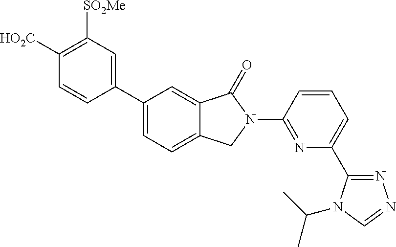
C1([HO2C])=C([SO2Me])C=C(C2=CC=C3C(=C2)C(=O)N(C2=NC(C4=NN=CN4C(C)C)=CC=C2)C3)C=C1
